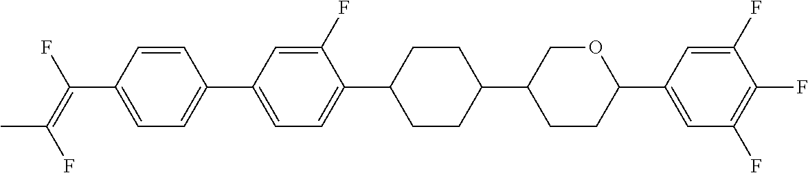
C1=CC(C(=C(F)C)F)=CC=C1C1=CC=C(C2CCC(C3CCC(C4=CC(F)=C(F)C(F)=C4)OC3)CC2)C(F)=C1
